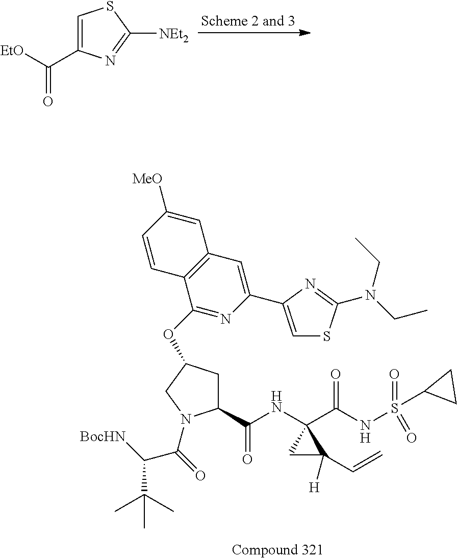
C1=C(C([EtO])=O)N=C([NEt2])S1.C1C(C(NC2(C(NS(=O)(=O)C3CC3)=O)CC2([H])C=C)=O)N(C(=O)C([BocHN])C(C)(C)C)CC1OC1=NC(C2=CSC(N(CC)CC)=N2)=CC2=C1C=CC([MeO])=C2
